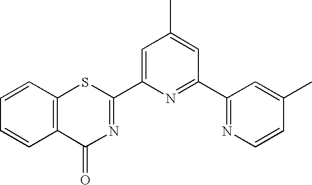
C1=C(C2=NC(=O)C3=C(S2)C=CC=C3)N=C(C2=NC=CC(C)=C2)C=C1C
